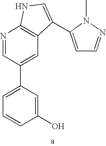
C1(O)=CC(C2=CC3=C(N=C2)NC=C3C2=CC=NN2C)=CC=C1
